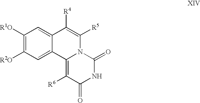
C1([R1O])=C([R2O])C=C2C(=C1)C([R4])=C([R5])N1C2=C([R6])C(=O)NC1=O
